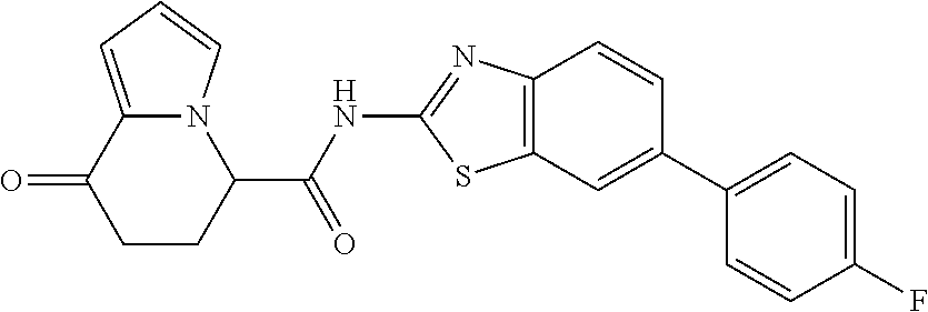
C1CC(C(NC2=NC3=C(C=C(C4=CC=C(F)C=C4)C=C3)S2)=O)N2C(=CC=C2)C1=O
